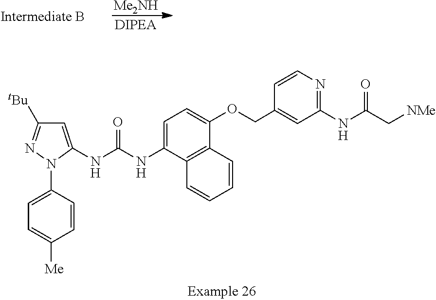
[Me2NH].C1=C(NC(=O)NC2=CC([tBu])=NN2C2=CC=C([Me])C=C2)C2=C(C(OCC3=CC(NC(=O)C[NMe])=NC=C3)=C1)C=CC=C2
